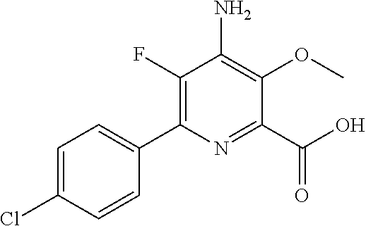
C1(F)=C(C2=CC=C(Cl)C=C2)N=C(C(O)=O)C(OC)=C1N
